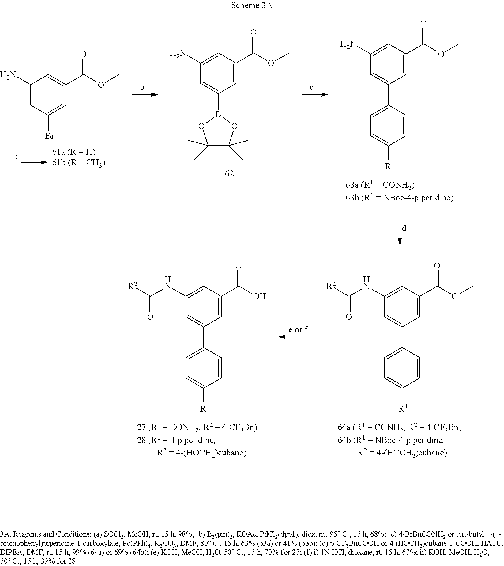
C1(NC(=O)[R2])=CC(C(OC)=O)=CC(C2=CC=C([R1])C=C2)=C1.C1(NC(=O)[R2])=CC(C(O)=O)=CC(C2=CC=C([R1])C=C2)=C1.C1(N)=CC(C(OC)=O)=CC(C2=CC=C([R1])C=C2)=C1.C1=C(C(=O)OC)C=C(N)C=C1B1OC(C)(C)C(C)(C)O1.C1(N)=CC(Br)=CC(C(=O)OC)=C1
